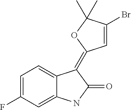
C1(F)=CC=C2C(=C1)NC(=O)C2=C1C=C(Br)C(C)(C)O1
